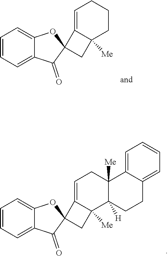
C1=CC=C2C(=C1)OC1(C2=O)C2=CCC3([Me])C([H])(C2([Me])C1)CCC1=CC=CC=C31.C1=CC=C2C(=C1)OC1(C2=O)C2=CCCCC2([Me])C1
